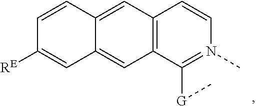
C12=C(C([G]C)=N(C)C=C1)C=C1C(=C2)C=CC([RE])=C1
